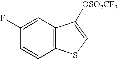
C1(F)=CC2=C(C=C1)SC=C2[OSO2CF3]
